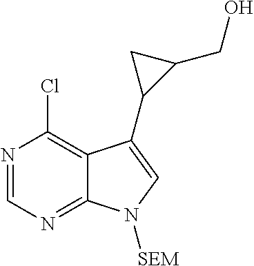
C1=NC(Cl)=C2C(=N1)N([SEM])C=C2C1C(CO)C1
